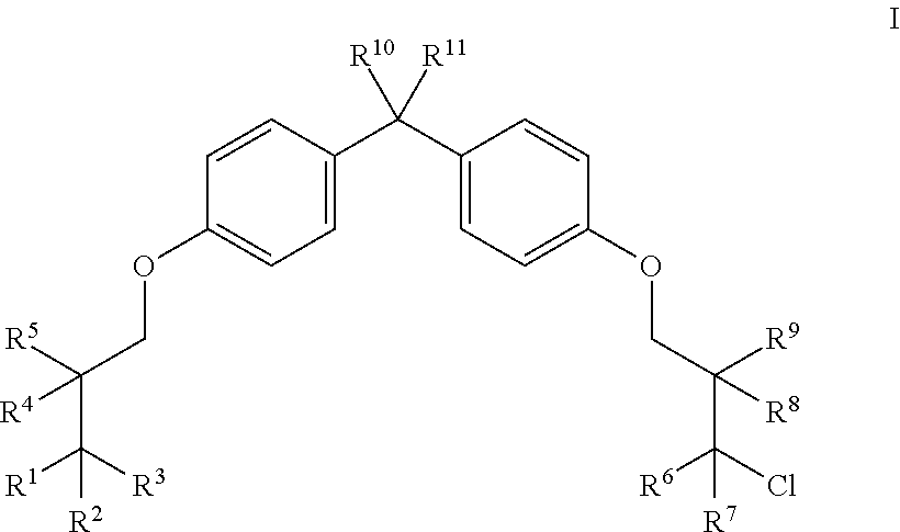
C1=C(C(C2=CC=C(OCC(C(Cl)([R6])[R7])([R9])[R8])C=C2)([R10])[R11])C=CC(OCC(C([R1])([R3])[R2])([R4])[R5])=C1
